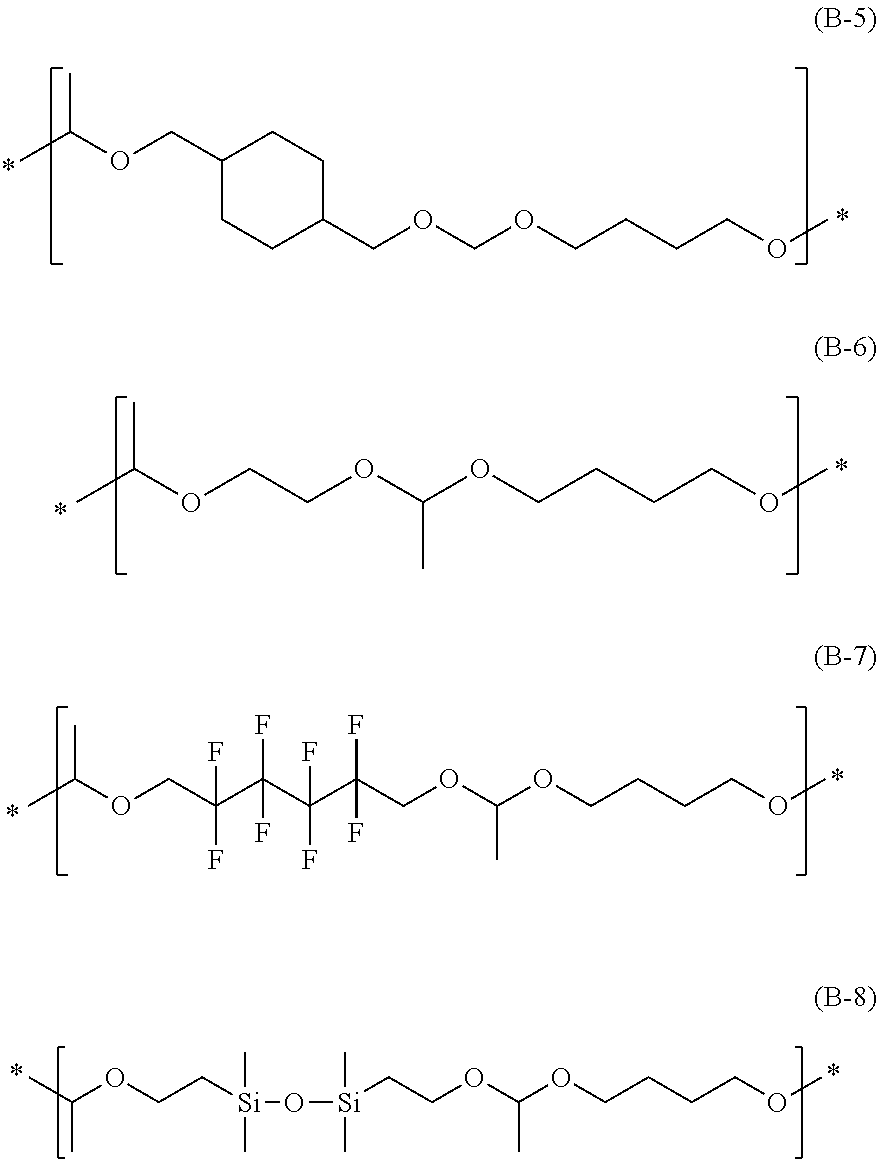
CC(OCCOC(OCCCCOC)C)C.CC(OCC(C(C(C(COC(OCCCCOC)C)(F)F)(F)F)(F)F)(F)F)C.CC(OCC[Si](O[Si](CCOC(OCCCCOC)C)(C)C)(C)C)C.CC(OCC1CCC(COCOCCCCOC)CC1)C
